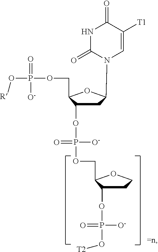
C1C(OP(OCC2C(OP(O[T2])(=O)[O-])CCO2)(=O)[O-])C(COP(O[R])(=O)[O-])OC1N1C=C([T1])C(=O)NC1=O
